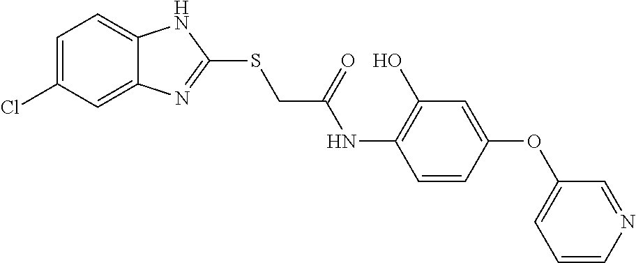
C12=CC(Cl)=CC=C1NC(SCC(NC1=C(O)C=C(OC3=CC=CN=C3)C=C1)=O)=N2
